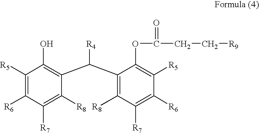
C1([R5])=C([R6])C([R7])=C([R8])C(C(C2=C([R8])C([R7])=C([R6])C([R5])=C2OC(CC[R9])=O)[R4])=C1O
